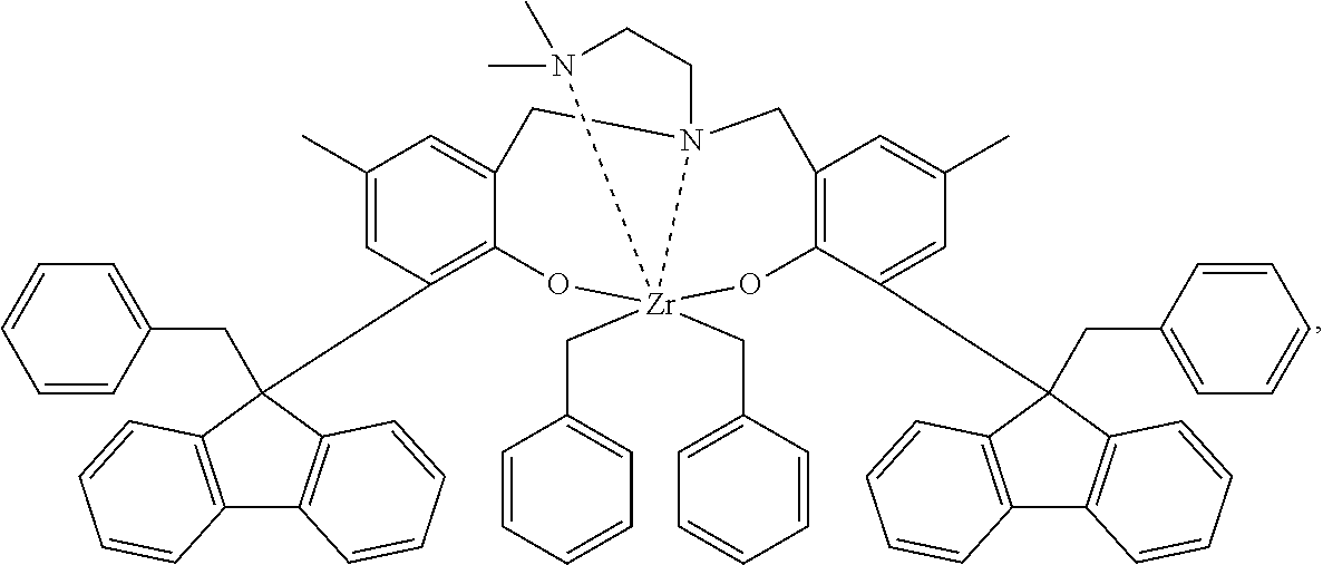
C12=C(C(CC3=CC=CC=C3)(C3=C4C(=CC(C)=C3)CN35[Zr](CC6=CC=CC=C6)(CC6=CC=CC=C6)(O4)(OC4=C(C=C(C)C=C4C4(CC6=CC=CC=C6)C6=C(C7=C4C=CC=C7)C=CC=C6)C3)N(C)(C)CC5)C3=C1C=CC=C3)C=CC=C2
